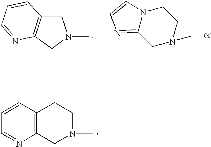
C1N(C)CCN2C1=NC=C2.C1N(C)CC2=C1N=CC=C2.C12=C(CN(C)CC1)N=CC=C2
